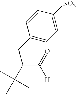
C1(CC(C(=O)[H])C(C)(C)C)=CC=C([NO2])C=C1
